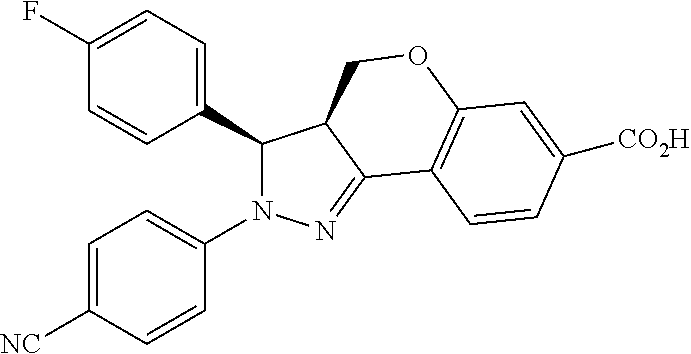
N1(C2=CC=C([NC])C=C2)N=C2C(COC3=C2C=CC([CO2H])=C3)C1C1=CC=C(F)C=C1
